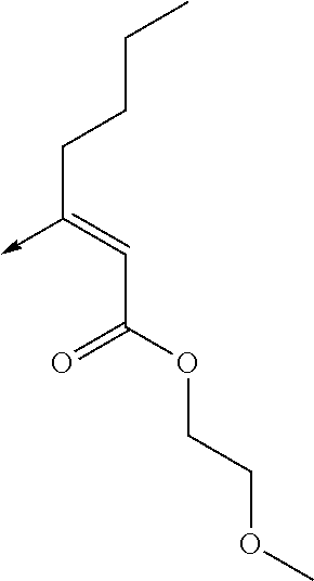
C(C(OCCOC)=O)=C(CCCC)->C
